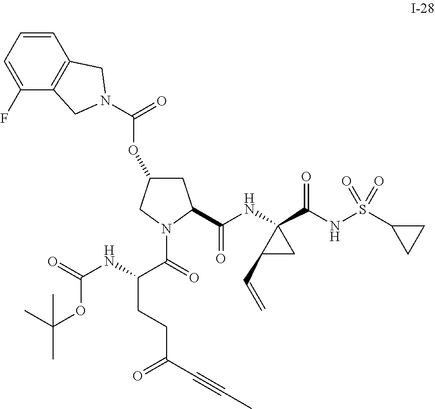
C1=C(F)C2=C(C=C1)CN(C(=O)OC1CC(C(NC3(C(NS(C4CC4)(=O)=O)=O)C(C=C)C3)=O)N(C(=O)C(NC(=O)OC(C)(C)C)CCC(C#CC)=O)C1)C2
